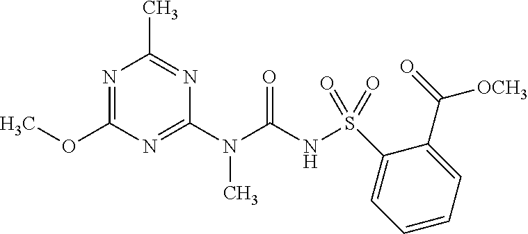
N1=C(OC)N=C(N(C(NS(C2=CC=CC=C2C([OCH3])=O)(=O)=O)=O)C)N=C1C
